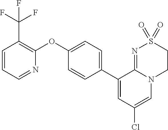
C1(OC2=C(C(F)(F)F)C=CC=N2)=CC=C(C2=CC(Cl)=CN3C2=NS(=O)(=O)CC3)C=C1
